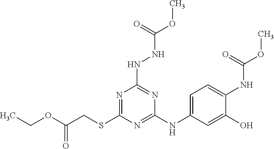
CCOC(CSC1=NC(NNC(OC)=O)=NC(NC2=CC=C(NC(OC)=O)C(O)=C2)=N1)=O
